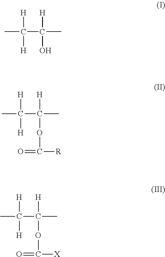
[H]C(C)(C([H])(C)O)[H].[H]C(C)(C([H])(C)OC(=O)[R])[H].[H]C(C)(C([H])(C)OC(=O)[X])[H]
